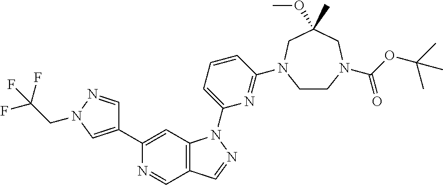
N1=CC2=C(C=C1C1=CN(CC(F)(F)F)N=C1)N(C1=CC=CC(N3CCN(C(OC(C)(C)C)=O)CC(OC)(C)C3)=N1)N=C2
